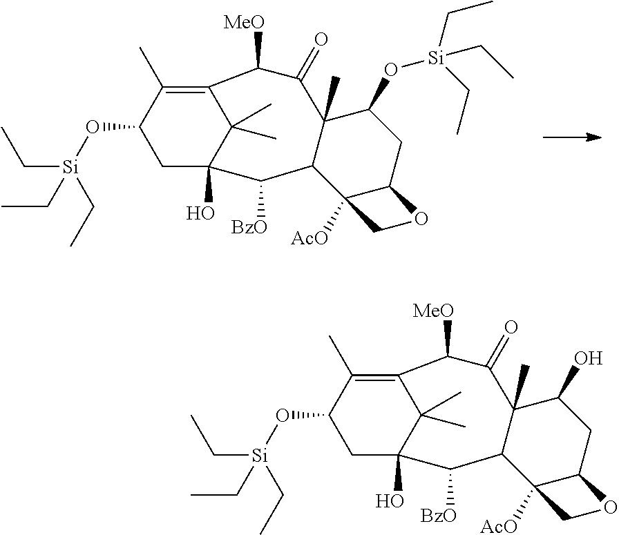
O(C1CC2(O)C(C)(C)C(=C1C)C([MeO])C(=O)C1(C)C(C2[BzO])C2([AcO])C(CC1O[Si](CC)(CC)CC)OC2)[Si](CC)(CC)CC.O(C1CC2(O)C(C)(C)C(=C1C)C([MeO])C(=O)C1(C)C(C2[BzO])C2([AcO])C(CC1O)OC2)[Si](CC)(CC)CC
